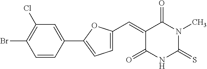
C1(=CC2=CC=C(C3=CC(Cl)=C(Br)C=C3)O2)C(=O)NC(=S)N(C)C1=O
